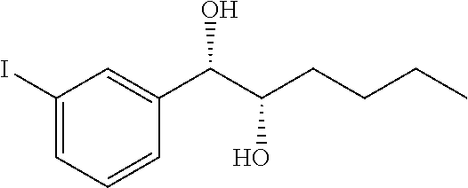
C1(I)=CC=CC(C(C(O)CCCC)O)=C1
